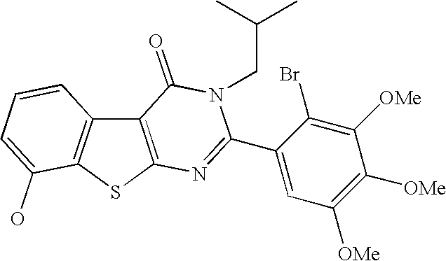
C12=C(SC3=C1C=CC=C3O)N=C(C1=CC([OMe])=C([OMe])C([OMe])=C1Br)N(CC(C)C)C2=O
